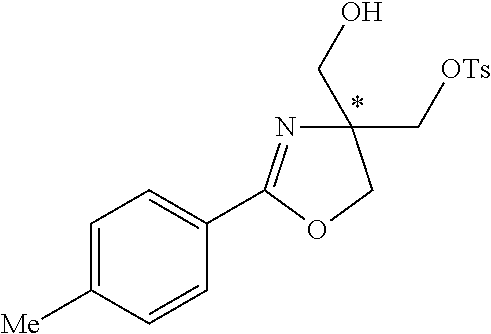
C1=C([Me])C=CC(C2=NC(CO)(C[OTs])CO2)=C1
